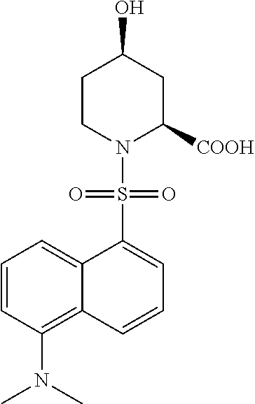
C1=CC(N(C)C)=C2C(=C1)C(S(=O)(=O)N1C([COOH])CC(O)CC1)=CC=C2
